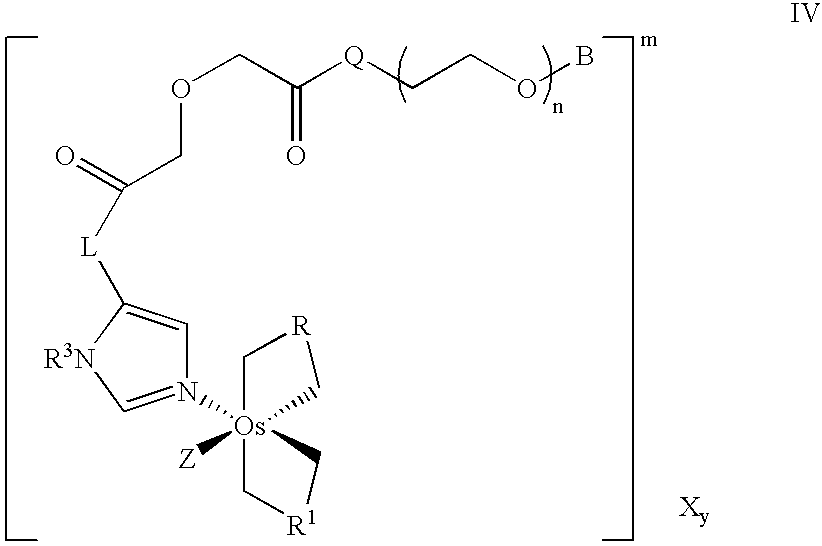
O(CC([Q]CCOB)=O)CC([L]C1=CN([Os]23([Z])(C[R1]C2)C[R]C3)=C[R3N]1)=O
